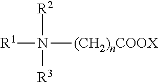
[R2]N([R3])([R1])[(CH2)nCOOX]
